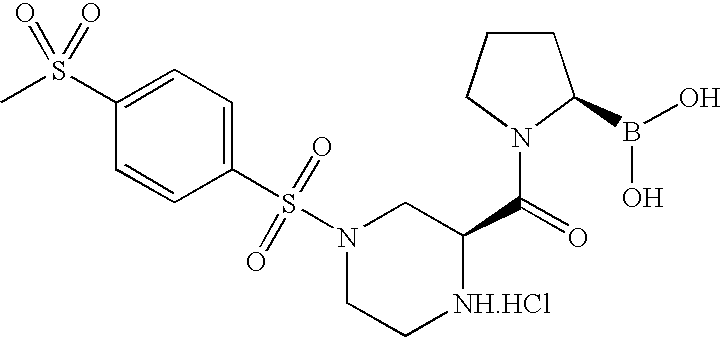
N1(S(C2=CC=C(S(C)(=O)=O)C=C2)(=O)=O)CC[NH.HCl]C(C(=O)N2C(B(O)O)CCC2)C1
